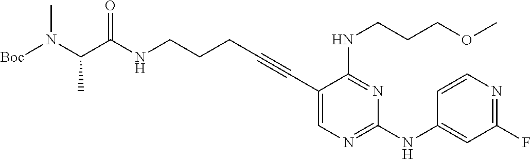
N(CCCC#CC1=CN=C(NC2=CC(F)=NC=C2)N=C1NCCCOC)C(C(N([Boc])C)C)=O
